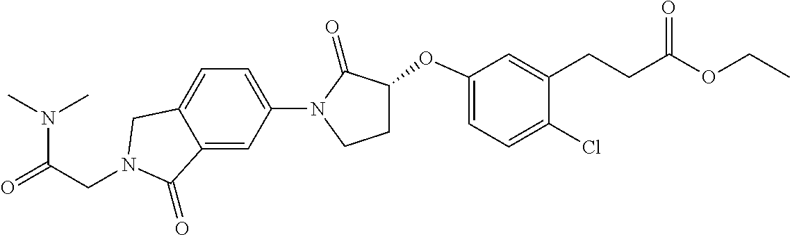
N(C(=O)CN1CC2=CC=C(N3C(=O)C(OC4=CC=C(Cl)C(CCC(OCC)=O)=C4)CC3)C=C2C1=O)(C)C
